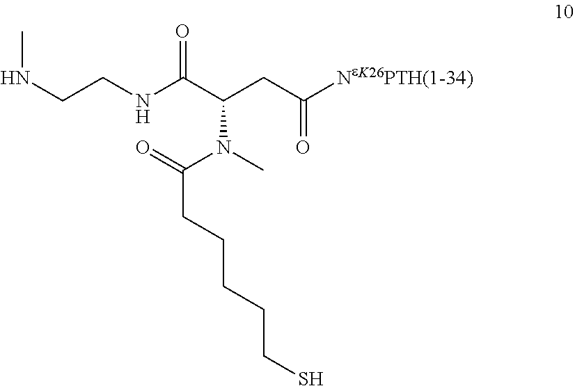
CNCCNC(C(CC([NeK26PTH(1-34)])=O)N(C)C(=O)CCCCCS)=O
